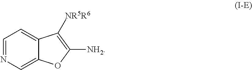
C1=NC=C2C(=C1)C([NR5R6])=C([NH2])O2
